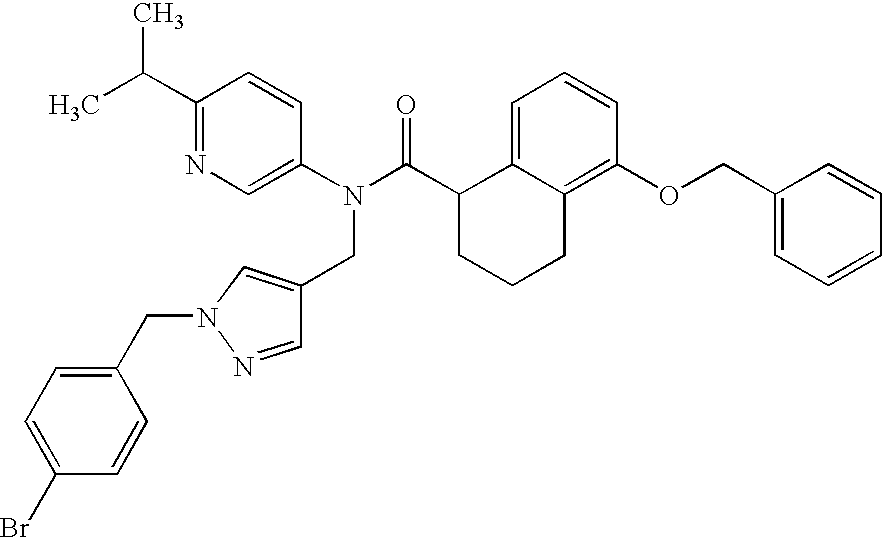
C1(C(C)C)=NC=C(N(C(C2CCCC3=C(OCC4=CC=CC=C4)C=CC=C23)=O)CC2=CN(CC3=CC=C(Br)C=C3)N=C2)C=C1
